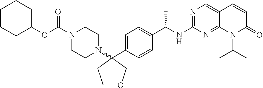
C1(C2=CC=C(C(C)NC3=NC=C4C(=N3)N(C(C)C)C(=O)C=C4)C=C2)(N2CCN(C(=O)OC3CCCCC3)CC2)CCOC1
